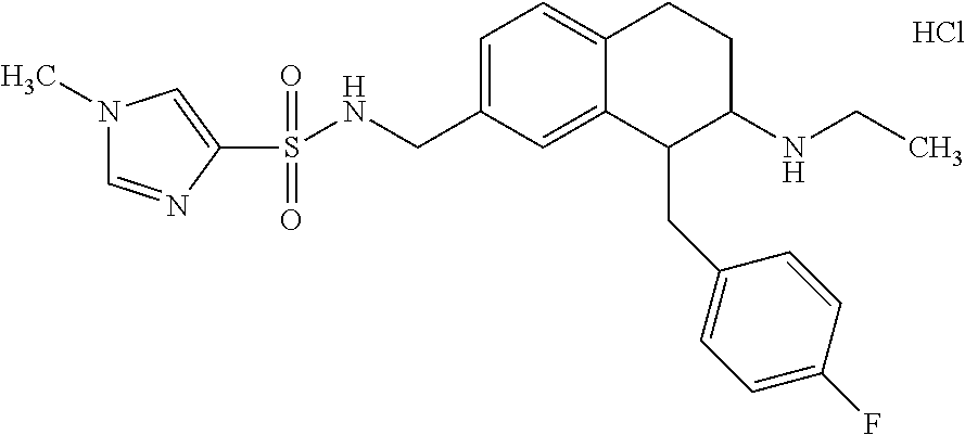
Cl.N1(C)C=NC(S(NCC2=CC=C3C(=C2)C(CC2=CC=C(F)C=C2)C(NCC)CC3)(=O)=O)=C1
